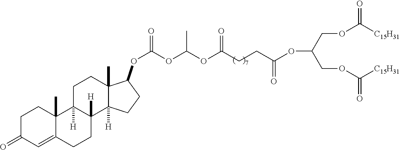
C(COC([C15H31])=O)(COC([C15H31])=O)OC(CCC(OC(OC(OC1C2(C)C([H])(C3([H])CCC4=CC(=O)CCC4(C)C3([H])CC2)CC1)=O)C)=O)=O
